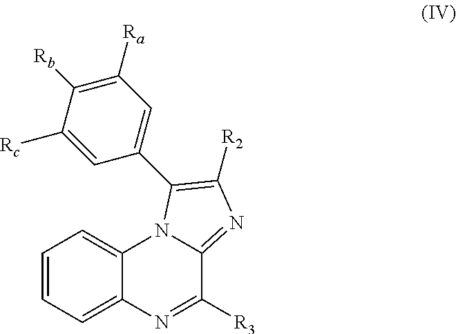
C1=CC=C2C(=C1)N1C(=NC([R2])=C1C1=CC([Ra])=C([Rb])C([Rc])=C1)C([R3])=N2
